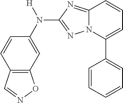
C12=C(C=C(N(C3=NN4C(=N3)C=CC=C4C3=CC=CC=C3)[H])C=C1)ON=C2
